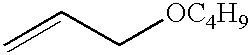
C=CC[OC4H9]
